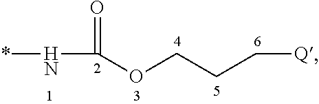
C(OCCC[Q])(N*)=O
